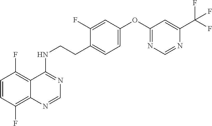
C1=CC(F)=C2C(=C1F)C(NCCC1=CC=C(OC3=NC=NC(C(F)(F)F)=C3)C=C1F)=NC=N2
